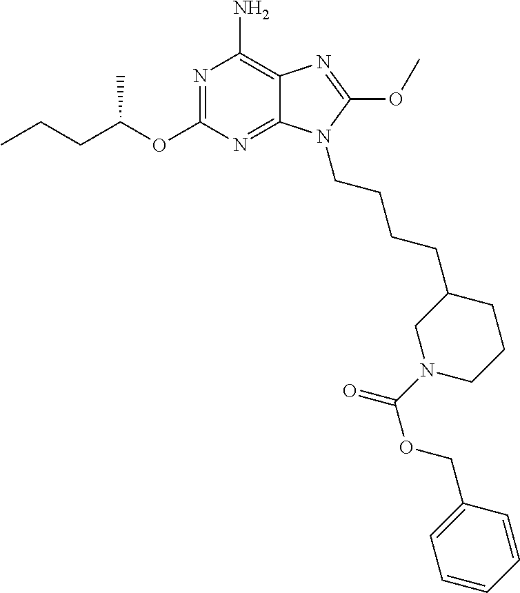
N1=C(OC(CCC)C)N=C2C(=C1N)N=C(OC)N2CCCCC1CN(C(OCC2=CC=CC=C2)=O)CCC1
